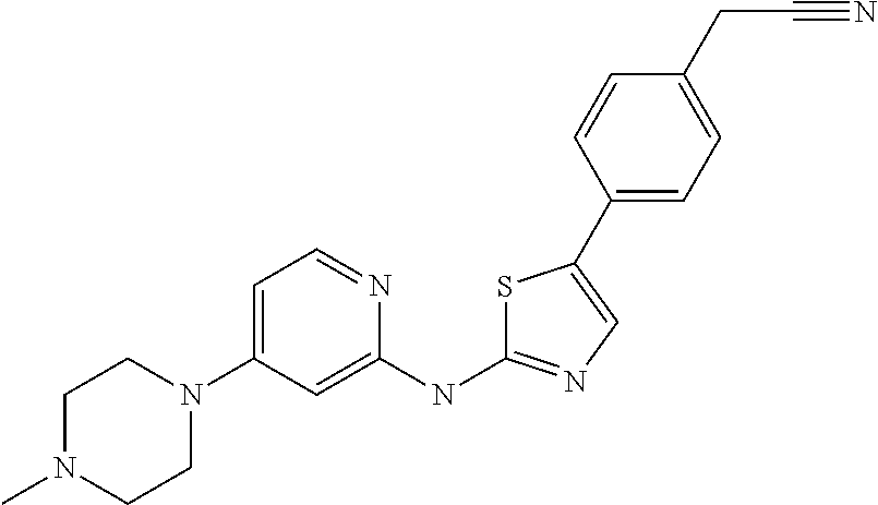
C1N(C)CCN(C2=CC=NC(NC3=NC=C(C4=CC=C(CC#N)C=C4)S3)=C2)C1
